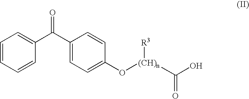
C1=CC=CC(C(C2=CC=C(O[(CH)n]([R3])C(O)=O)C=C2)=O)=C1
